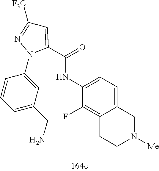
C1=C(CN)C=C(N2C(C(NC3=CC=C4C(=C3F)CCN([Me])C4)=O)=CC([F3C])=N2)C=C1
